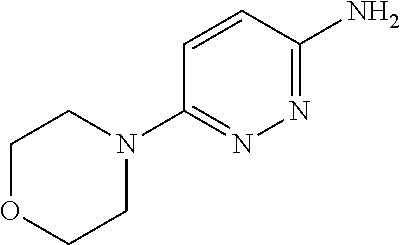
C1OCCN(C2=NN=C(N)C=C2)C1
